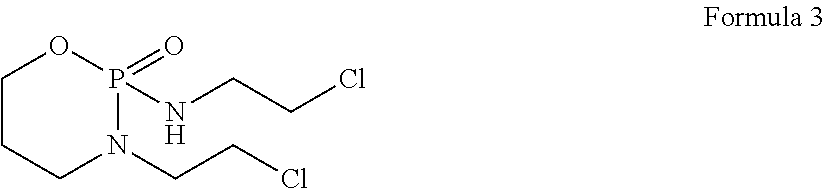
C1CCN(CCCl)P(=O)(NCCCl)O1
